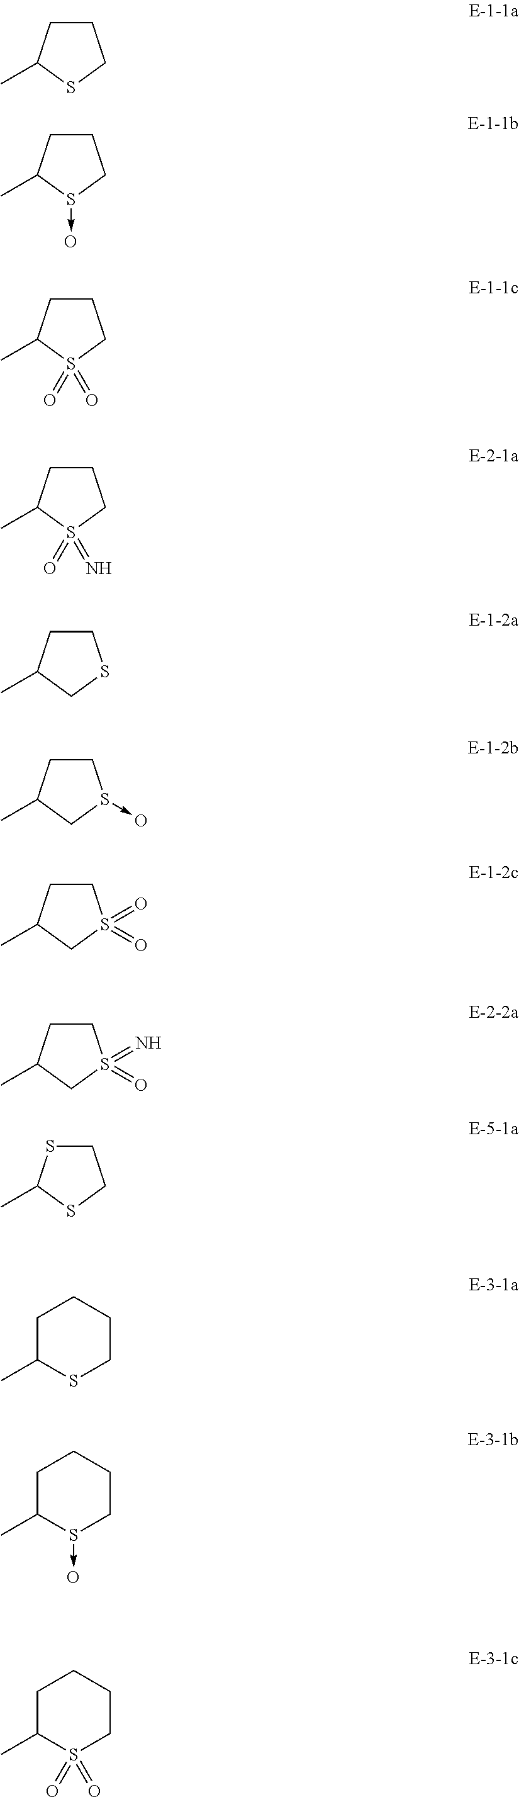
C1CC(C)SC1.C1CC(C)S(->O)C1.C1CC(C)S(=O)(=O)C1.C1CC(C)S(=O)(=N)C1.C1CC(C)CS1.C1CC(C)CS1->O.C1CC(C)CS1(=O)=O.C1CC(C)CS1(=N)=O.C1SC(C)SC1.C1C(C)SCCC1.C1C(C)S(->O)CCC1.C1C(C)S(=O)(=O)CCC1
